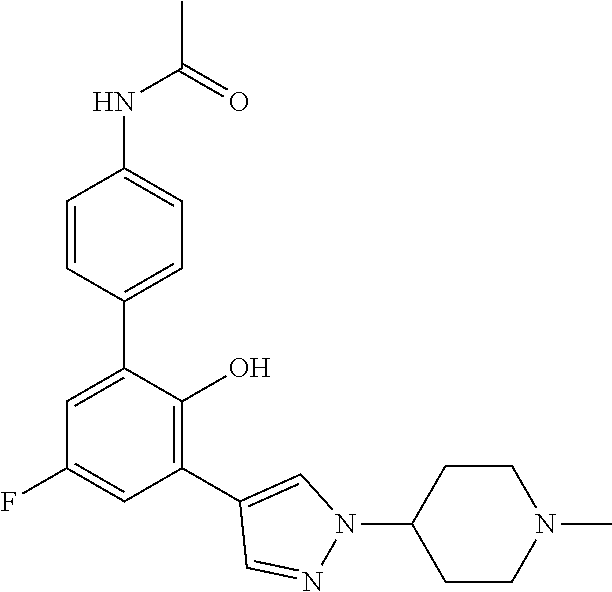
C1(NC(C)=O)=CC=C(C2=CC(F)=CC(C3=CN(C4CCN(C)CC4)N=C3)=C2O)C=C1
